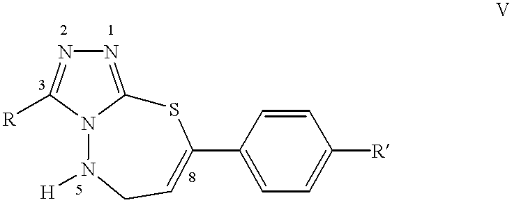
N1=C2N(C([R])=N1)N([H])CC=C(C1=CC=C([R])C=C1)S2
